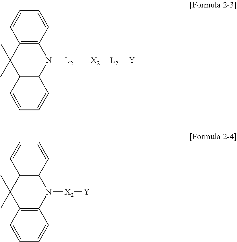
C1=CC2=C(C=C1)C(C)(C)C1=C(N2[X2][Y])C=CC=C1.C1=CC2=C(C=C1)C(C)(C)C1=C(N2[L2][X2][L2][Y])C=CC=C1
